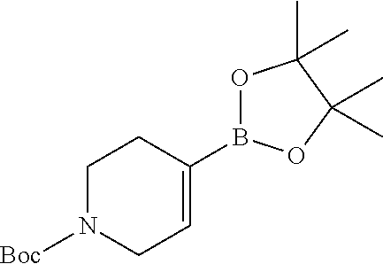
O1B(C2=CCN([Boc])CC2)OC(C)(C)C1(C)C
